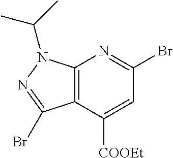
C12=C(C([COOEt])=CC(Br)=N1)C(Br)=NN2C(C)C
